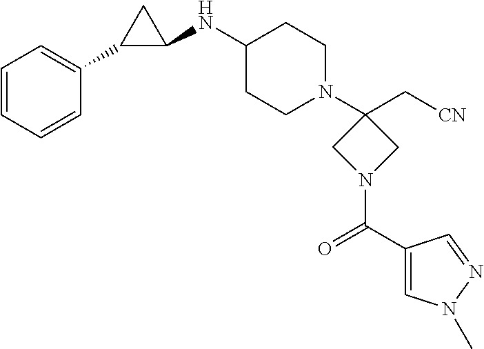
C1=CC=CC(C2C(NC3CCN(C4(C[CN])CN(C(C5=CN(C)N=C5)=O)C4)CC3)C2)=C1
